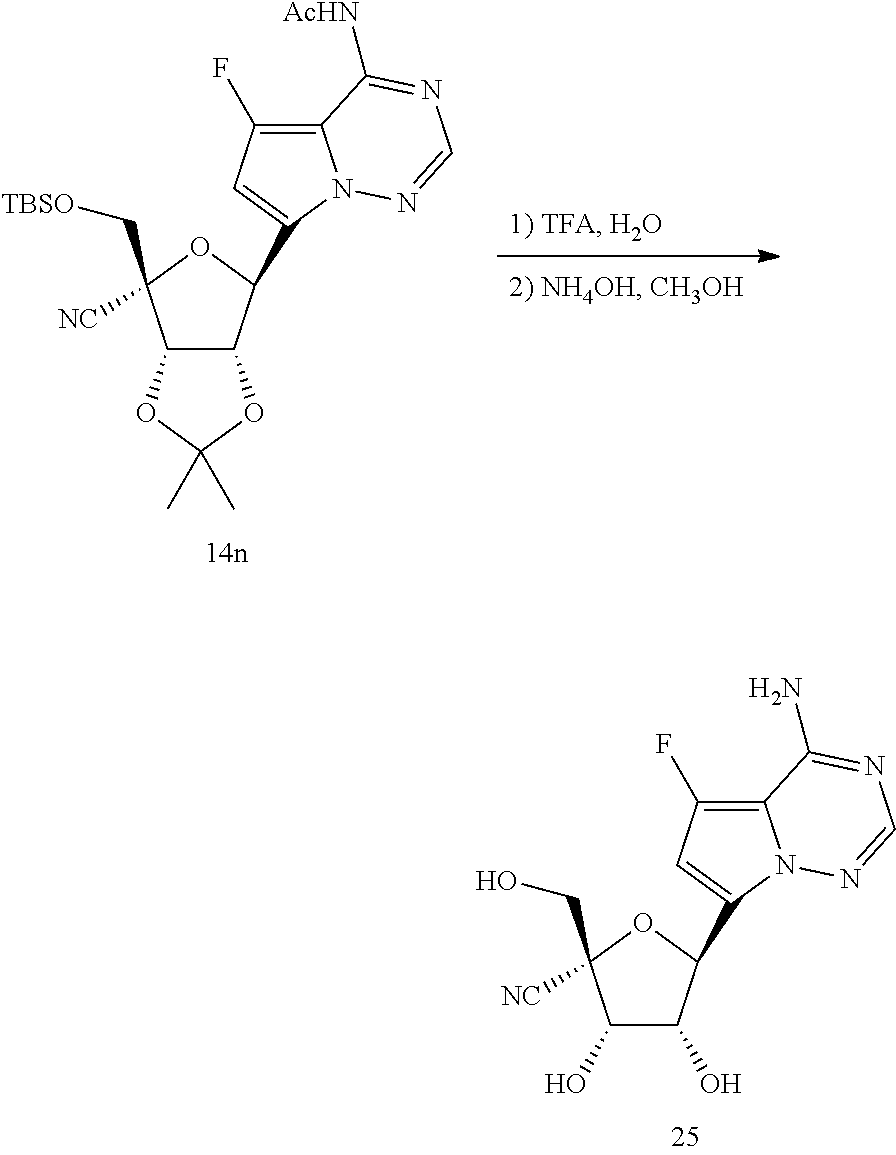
C1(O)C(O)C(C2=CC(F)=C3N2N=CN=C3N)OC1([NC])CO.C12C(C(C3=CC(F)=C4N3N=CN=C4[AcHN])OC1([NC])C[TBSO])OC(C)(C)O2
